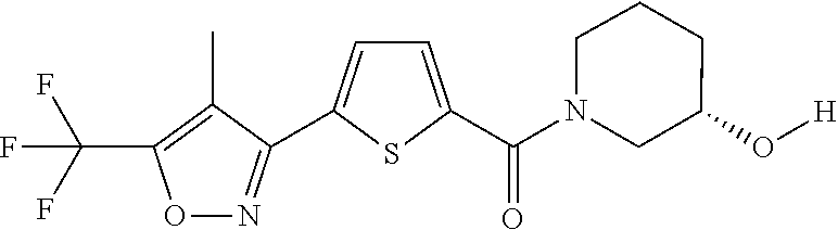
C(F)(F)(C1=C(C)C(C2=CC=C(C(N3CC(O[H])CCC3)=O)S2)=NO1)F
